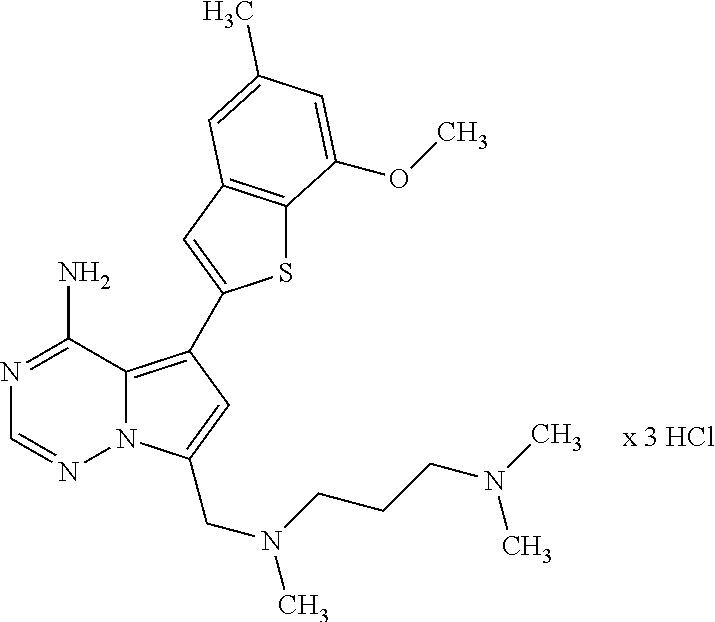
S1C2=C(C=C1C1=C3N(N=CN=C3N)C(CN(C)CCCN(C)C)=C1)C=C(C)C=C2OC
